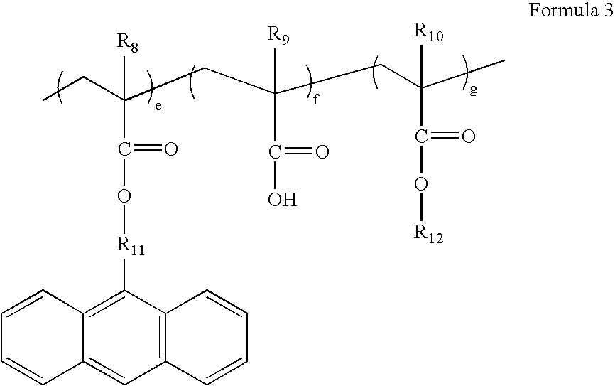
C1=CC2=C([R11]OC(C(CC)([R8])CC([R9])(CC([R10])(C)C(=O)O[R12])C(=O)O)=O)C3=C(C=C2C=C1)C=CC=C3
